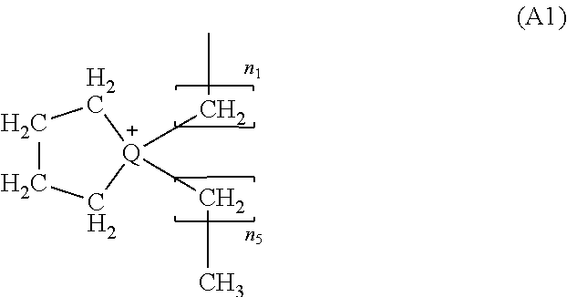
[Q]1(CC)(CC)CCCC1
